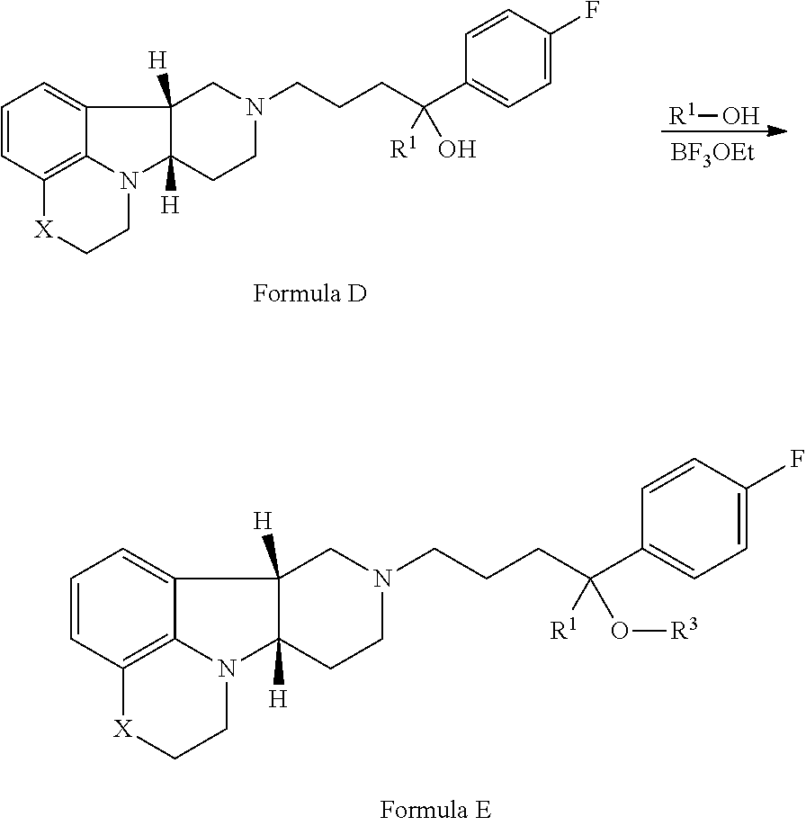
C1=CC2=C3C(=C1)C1([H])C([H])(N3CC[X]2)CCN(CCCC(C2=CC=C(F)C=C2)(O[R3])[R1])C1.[R1]O.C1=CC2=C3C(=C1)C1([H])C([H])(N3CC[X]2)CCN(CCCC(C2=CC=C(F)C=C2)(O)[R1])C1
